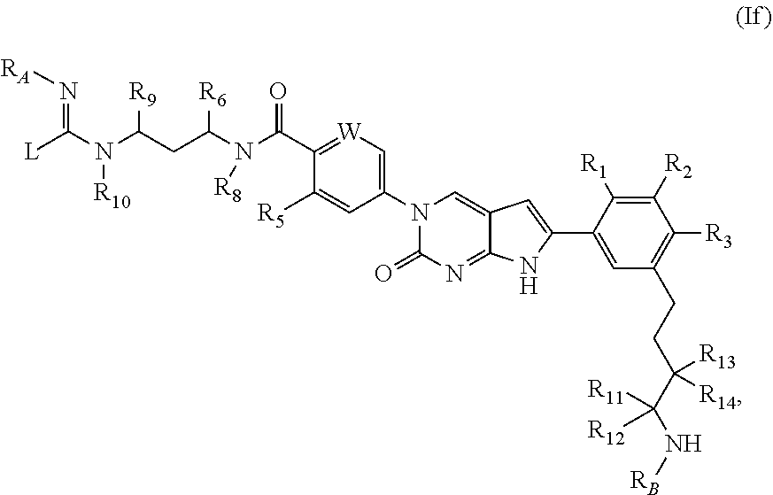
[L]C(N(C(CC(N(C(=O)C1=[W]C=C(N2C(=O)N=C3C(=C2)C=C(C2=CC(CCC(C([R11])([R12])N[RB])([R13])[R14])=C([R3])C([R2])=C2[R1])N3)C=C1[R5])[R8])[R6])[R9])[R10])=N[RA]
